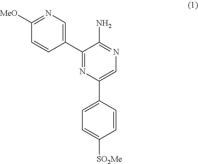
C1=CC(C2=NC(C3=CC=C([SO2Me])C=C3)=CN=C2N)=CN=C1[MeO]
